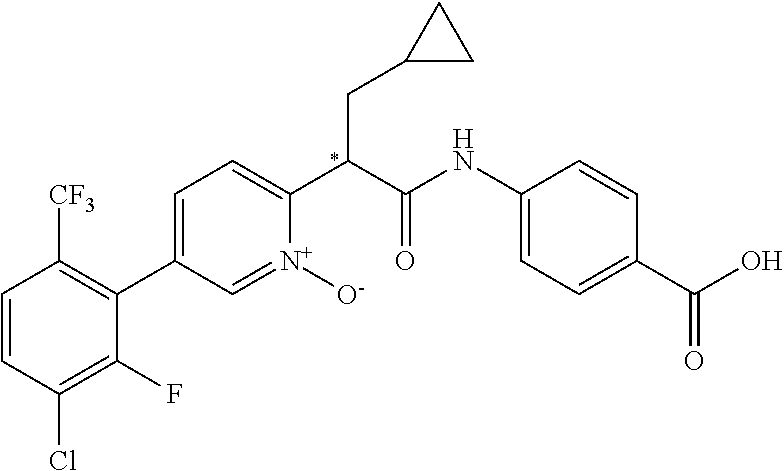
C1=CC(Cl)=C(F)C(C2=CC=C(C(C(NC3=CC=C(C(O)=O)C=C3)=O)CC3CC3)[N+]([O-])=C2)=C1[CF3]
